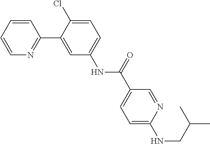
C1=CN=C(C2=CC(NC(C3=CC=C(NCC(C)C)N=C3)=O)=CC=C2Cl)C=C1
